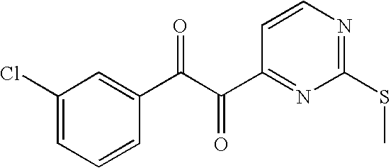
O=C(C(C1=NC(SC)=NC=C1)=O)C1=CC(Cl)=CC=C1
